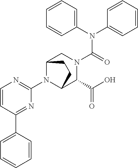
C1(N2C3C(C(=O)O)N(C(N(C4=CC=CC=C4)C4=CC=CC=C4)=O)CC2CC3)=NC=CC(C2=CC=CC=C2)=N1
